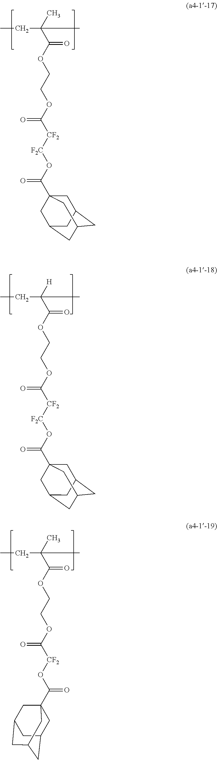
CCC(C(OCCOC([CF2][F2C]OC(C12CC3CC(CC(C1)C3)C2)=O)=O)=O)(C)C.CCC(C(OCCOC([CF2][F2C]OC(C12CC3CC(CC(C1)C3)C2)=O)=O)=O)([H])C.CCC(C(OCCOC([CF2]OC(=O)C12CC3CC(CC(C1)C3)C2)=O)=O)(C)C
